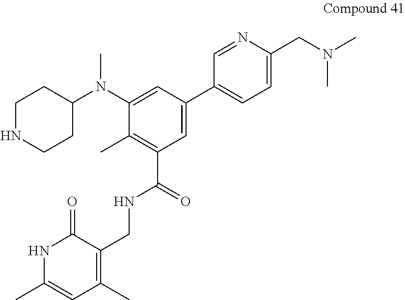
C1=C(C2=CC=C(CN(C)C)N=C2)C=C(N(C2CCNCC2)C)C(C)=C1C(=O)NCC1=C(C)C=C(C)NC1=O
